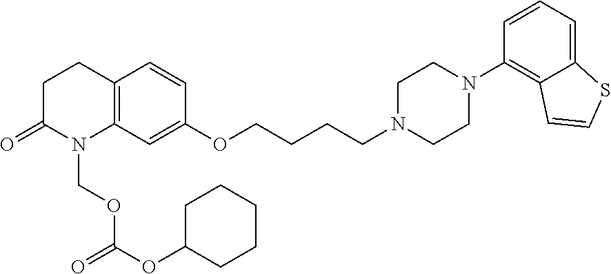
C12=C(C=C(OCCCCN3CCN(C4=C5C(=CC=C4)SC=C5)CC3)C=C1)N(COC(=O)OC1CCCCC1)C(=O)CC2
